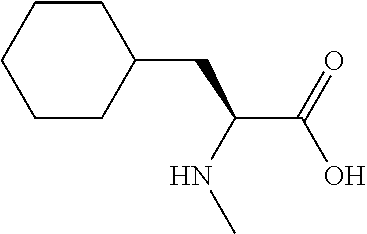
C(C(NC)CC1CCCCC1)(O)=O
